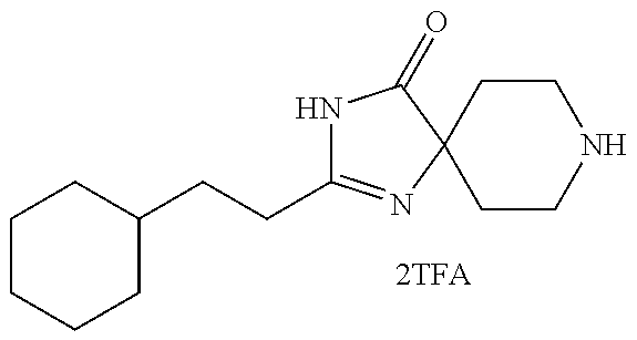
C(C1=NC2(C(=O)N1)CCNCC2)CC1CCCCC1
